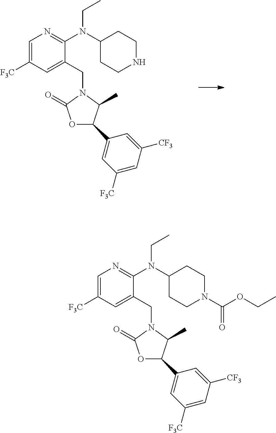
C1=C([F3C])C=C(CN2C(=O)OC(C3=CC([F3C])=CC([CF3])=C3)C2C)C(N(C2CCNCC2)CC)=N1.C1=C([F3C])C=C(CN2C(=O)OC(C3=CC([F3C])=CC([CF3])=C3)C2C)C(N(C2CCN(C(OCC)=O)CC2)CC)=N1
